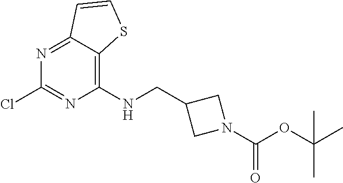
C1(NCC2CN(C(OC(C)(C)C)=O)C2)=C2C(=NC(Cl)=N1)C=CS2
